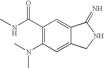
N(C1=C(C(NC)=O)C=C2C(=C1)CNC2=N)(C)C
